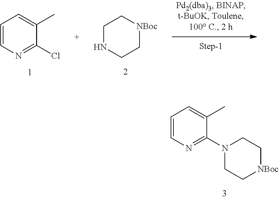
N1CC[NBoc]CC1.C1=CN=C(Cl)C(C)=C1.C1=CN=C(N2CC[NBoc]CC2)C(C)=C1
